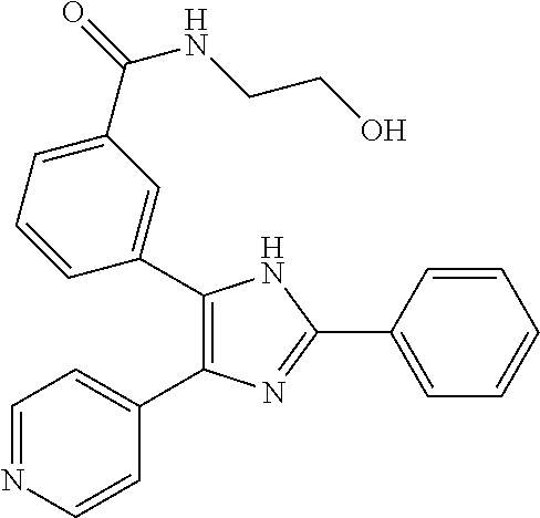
C1(C2=CC(C(=O)NCCO)=CC=C2)=C(C2=CC=NC=C2)N=C(C2=CC=CC=C2)N1
